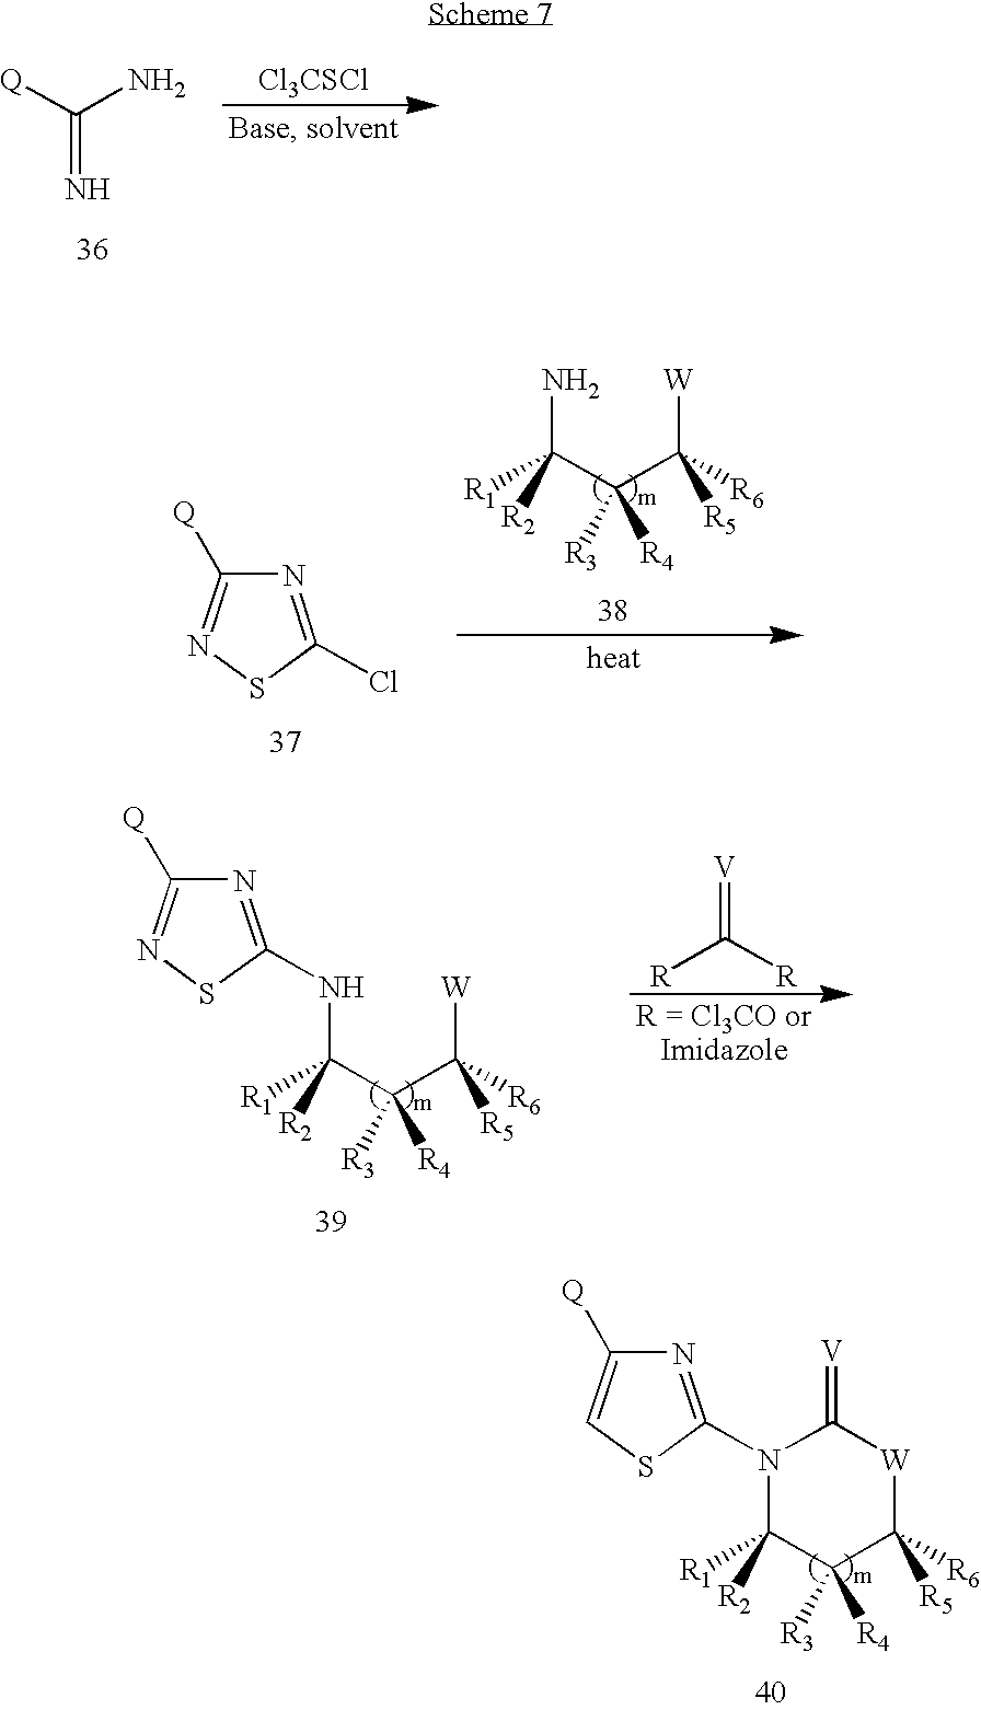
C(=N)([Q])N.[Cl3CSCl].[R1]C(C(C([R6])([W])[R5])([R4])[R3])(N)[R2].N1=C(Cl)SN=C1[Q].[R1]C(C(C([R6])([W])[R5])([R4])[R3])(NC1=NC([Q])=NS1)[R2].[V]=C([R])[R].[R1]C1([R2])C([R4])([R3])C([R6])([R5])[W]C(=[V])N1C1=NC([Q])=CS1
